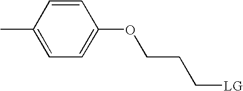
CC1=CC=C(OCCC[LG])C=C1
